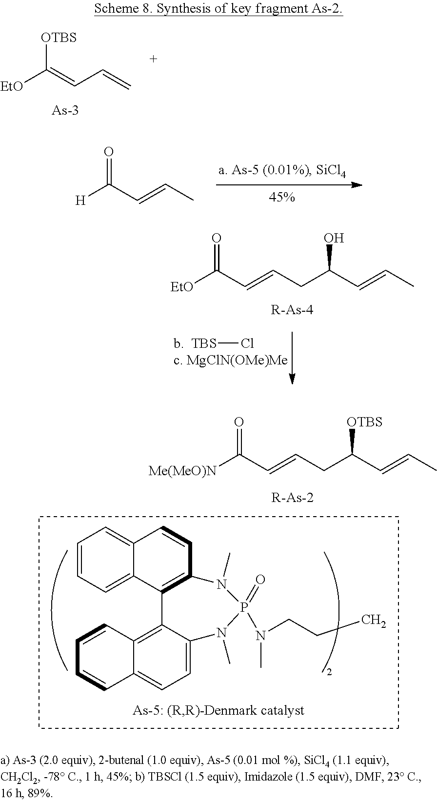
[EtO]C(=CC=C)[OTBS].[As].[H]C(C=CC)=O.[TBS]Cl.[EtO]C(C=CCC(O)C=CC)=O.[R-As-4].[Me(MeO)N]C(C=CCC([OTBS])C=CC)=O.[R-As-2].C1=CC=C2C(=C1)C=CC1=C2C2=C3C(=CC=C2N(C)P(=O)(N(C)CCC)N1C)C=CC=C3
